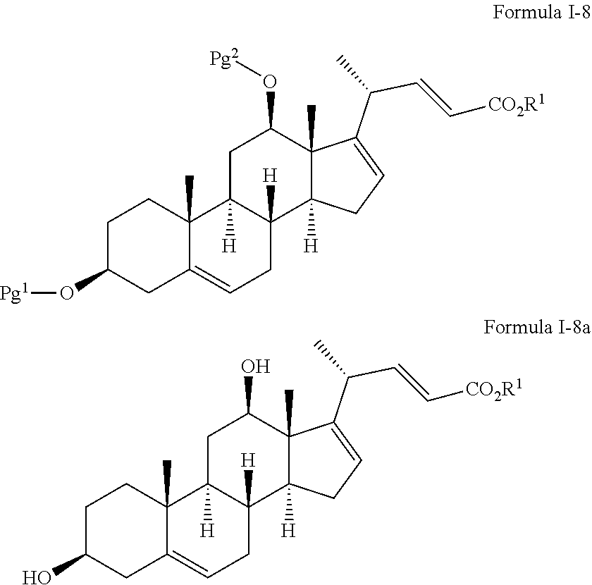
C1C(O[Pg1])CC2=CCC3([H])C([H])(C2(C)C1)CC(O[Pg2])C1(C)C3([H])CC=C1C(C=C[CO2R1])C.C1C(O)CC2=CCC3([H])C([H])(C2(C)C1)CC(O)C1(C)C3([H])CC=C1C(C=C[CO2R1])C
